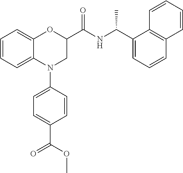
N1(C2=CC=C(C(OC)=O)C=C2)CC(C(NC(C2=CC=CC3=C2C=CC=C3)C)=O)OC2=CC=CC=C12
